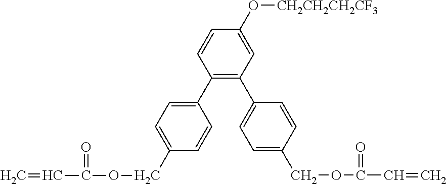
C1=C(O[CH2CH2CH2CF3])C=CC(C2=CC=C(COC(C=C)=O)C=C2)=C1C1=CC=C(COC(C=C)=O)C=C1
